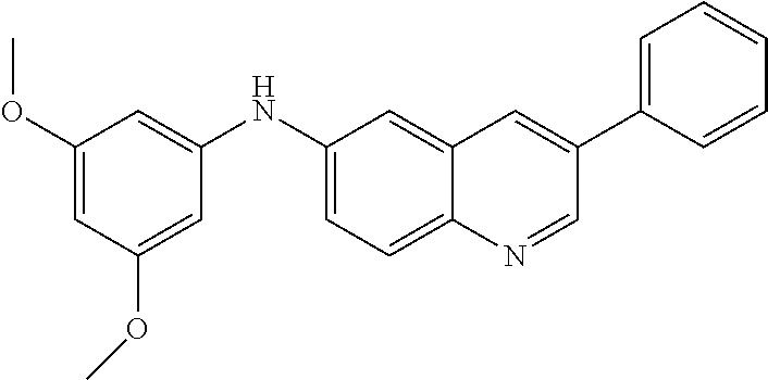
C1=C(OC)C=C(NC2=CC=C3C(=C2)C=C(C2=CC=CC=C2)C=N3)C=C1OC
